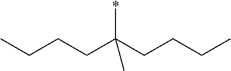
*C(CCCC)(CCCC)C
